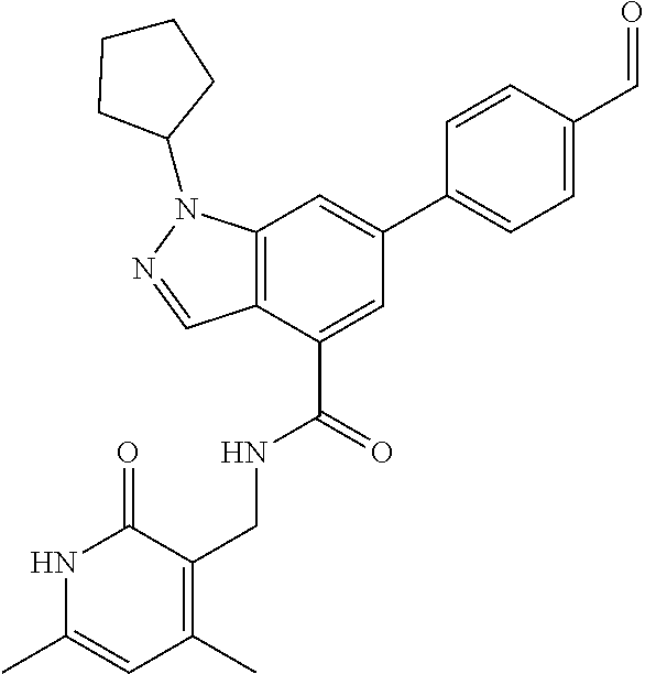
C12=C(C(C(=O)NCC3=C(C)C=C(C)NC3=O)=CC(C3=CC=C(C=O)C=C3)=C1)C=NN2C1CCCC1
